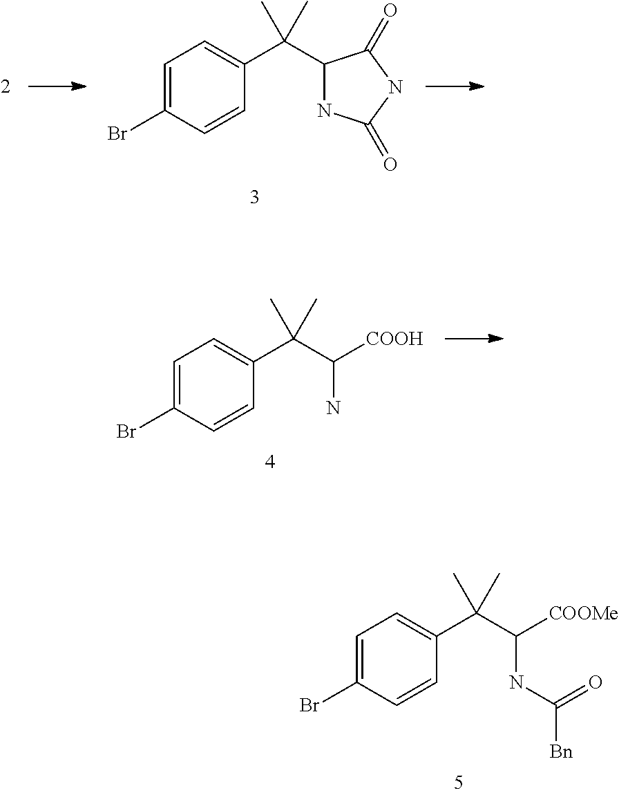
C1=C(Br)C=CC(C(C2NC(=O)NC2=O)(C)C)=C1.C1=C(Br)C=CC(C(C(N)[COOH])(C)C)=C1.C1=C(Br)C=CC(C(C(NC(=O)[Bn])[COOMe])(C)C)=C1
